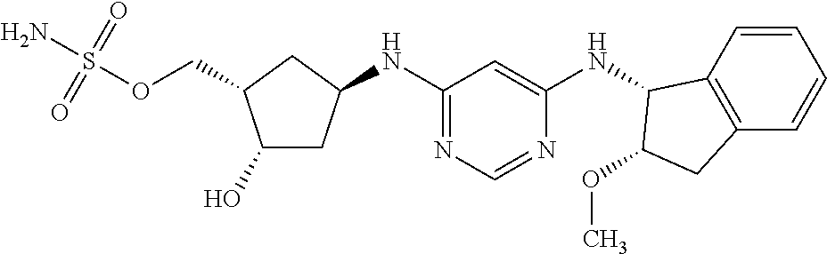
C1(O)CC(NC2=NC=NC(NC3C4=C(C=CC=C4)CC3OC)=C2)CC1COS(N)(=O)=O
